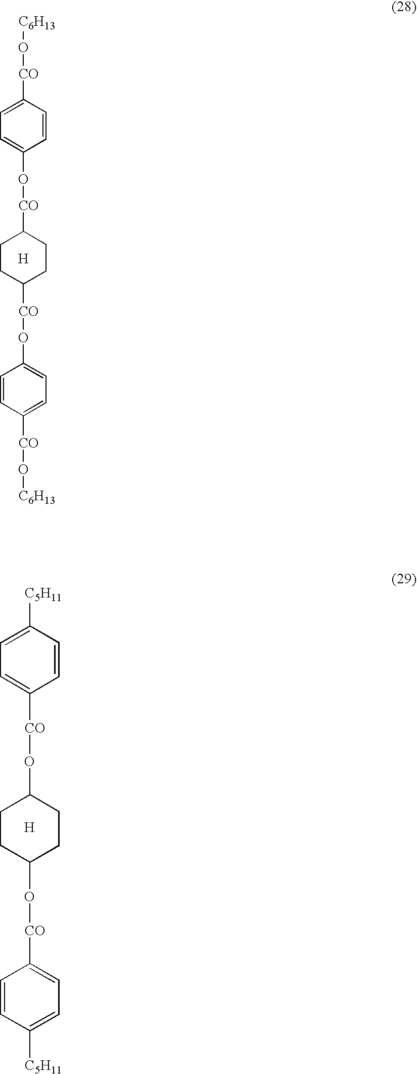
C1([CO]O[C6H13])=CC=C(O[CO]C2CCC([CO]OC3=CC=C([CO]O[C6H13])C=C3)CC2)C=C1.[H].C1([C5H11])=CC=C([CO]OC2CCC(O[CO]C3=CC=C([C5H11])C=C3)CC2)C=C1.[H]
